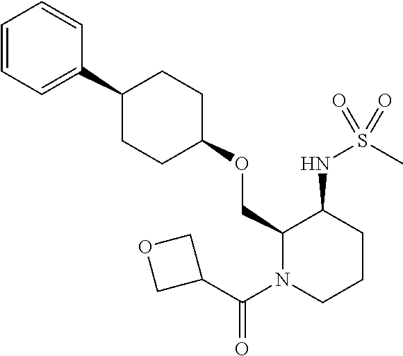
C1(COC2CCC(C3=CC=CC=C3)CC2)N(C(C2COC2)=O)CCCC1NS(C)(=O)=O
